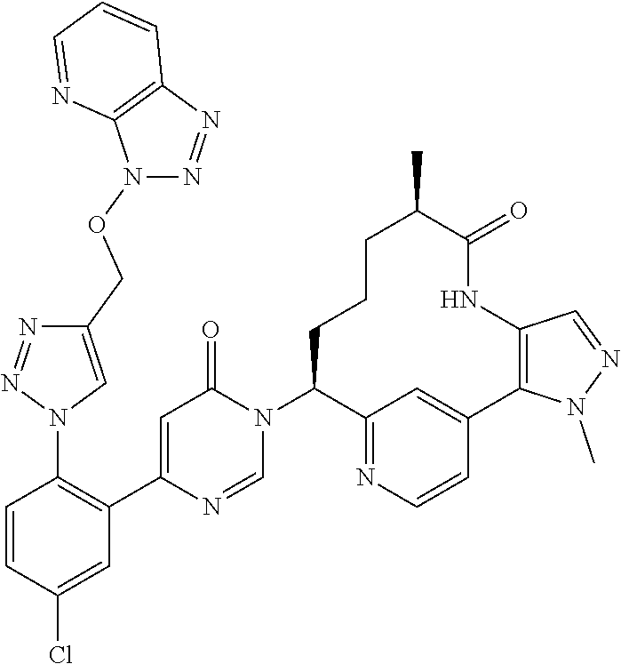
C1=NC(C2=C(N3C=C(CON4N=NC5=C4N=CC=C5)N=N3)C=CC(Cl)=C2)=CC(=O)N1C1C2=NC=CC(=C2)C2=C(NC(=O)C(C)CCC1)C=NN2C
